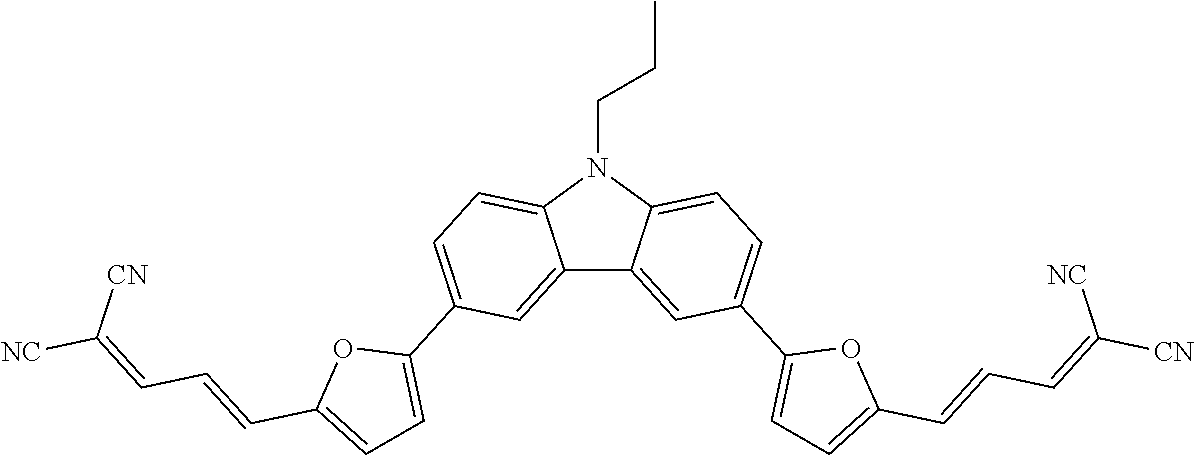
C12=CC(C3=CC=C(C=CC=C([NC])[CN])O3)=CC=C1N(CCC)C1=CC=C(C3=CC=C(C=CC=C([CN])[NC])O3)C=C21
